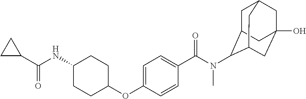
C1C(C(NC2CCC(OC3=CC=C(C(N(C)C4C5CC6CC(O)(CC4C6)C5)=O)C=C3)CC2)=O)C1
